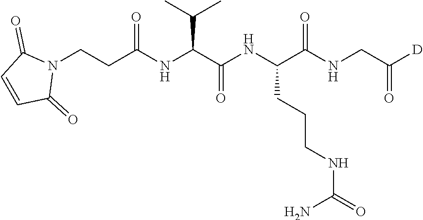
N1(CCC(NC(C(NC(C(NCC([D])=O)=O)CCCNC(=O)N)=O)C(C)C)=O)C(=O)C=CC1=O
